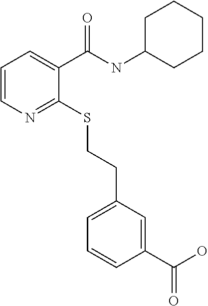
C1=CN=C(SCCC2=CC=CC(C(O)=O)=C2)C(C(NC2CCCCC2)=O)=C1
